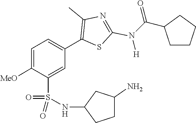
C(C1CCCC1)(N(C1=NC(C)=C(C2=CC=C([MeO])C(S(=O)(=O)NC3CCC(N)C3)=C2)S1)[H])=O
